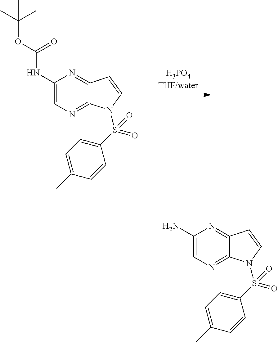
C1(N)=CN=C2C(=N1)C=CN2S(=O)(C1=CC=C(C)C=C1)=O.C1(NC(OC(C)(C)C)=O)=CN=C2C(=N1)C=CN2S(=O)(C1=CC=C(C)C=C1)=O
